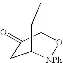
C1C(=O)C2CCC1[NPh]O2
